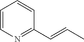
C1=CN=C(C=CC)C=C1
